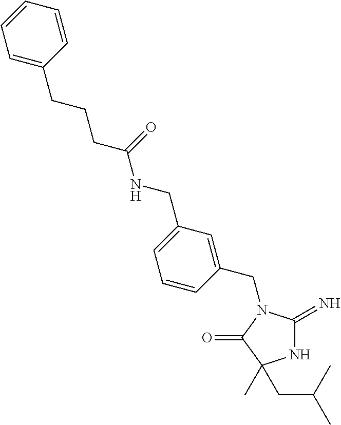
N1C(=N)N(CC2=CC(CNC(CCCC3=CC=CC=C3)=O)=CC=C2)C(=O)C1(CC(C)C)C
